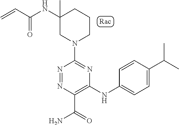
N1=NC(C(=O)N)=C(NC2=CC=C(C(C)C)C=C2)N=C1N1CCCC(NC(C=C)=O)(C)C1
